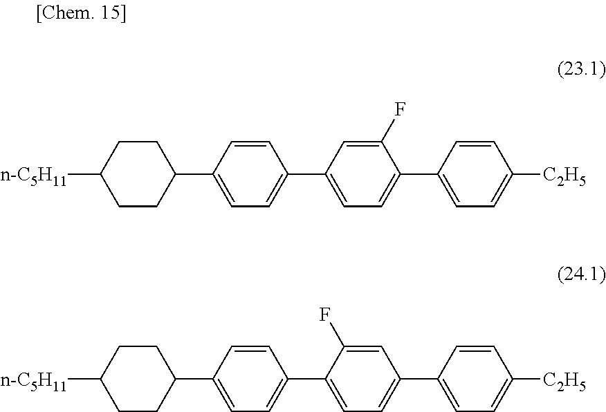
C1(C2=CC=C(C3=CC=C(C4=CC=C([C2H5])C=C4)C(F)=C3)C=C2)CCC([n-C5H11])CC1.C1(C2=CC=C(C3=CC=C(C4=CC=C([C2H5])C=C4)C=C3F)C=C2)CCC([n-C5H11])CC1
